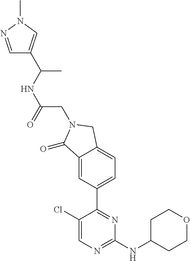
C1(Cl)=CN=C(NC2CCOCC2)N=C1C1=CC=C2C(=C1)C(=O)N(CC(NC(C)C1=CN(C)N=C1)=O)C2
